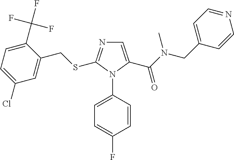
C1(Cl)=CC=C(C(F)(F)F)C(CSC2=NC=C(C(N(CC3=CC=NC=C3)C)=O)N2C2=CC=C(F)C=C2)=C1
